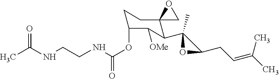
CC(NCCNC(OC1CCC2(C(C3(C)OC3CC=C(C)C)C1[OMe])CO2)=O)=O
